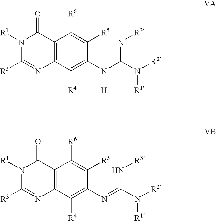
N1([R1])C([R3])=NC2=C(C1=O)C([R6])=C([R5])C(N(C(=N[R3])N([R2])[R1])[H])=C2[R4].N1([R1])C([R3])=NC2=C(C1=O)C([R6])=C([R5])C(N=C(N[R3])N([R2])[R1])=C2[R4]
